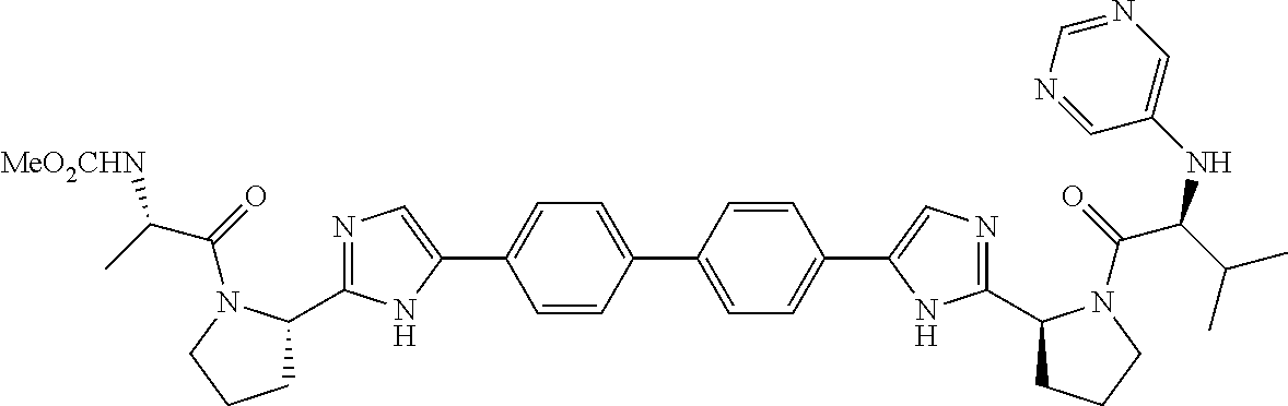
C1=CC(C2=CC=C(C3=CN=C(C4CCCN4C(=O)C(C(C)C)NC4=CN=CN=C4)N3)C=C2)=CC=C1C1=CN=C(C2CCCN2C(=O)C(C)[MeO2CHN])N1
